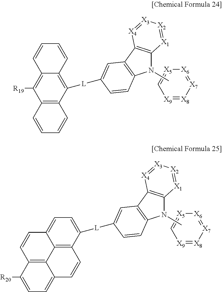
C12=C(C([L]C3=CC4=C(N(C)C5=C4[X4]=[X3][X2]=[X1]5)C=C3)=C3C(=C1[R19])C=CC=C3)C=CC=C2.[X9]1=[X8][X7]=[X6][X5]=C1.C12=C3C([L]C4=CC5=C(N(C)C6=C5[X4]=[X3][X2]=[X1]6)C=C4)=CC=C1C=CC1=C2C(=CC=C1[R20])C=C3.[X9]1=[X8][X7]=[X6][X5]=C1
